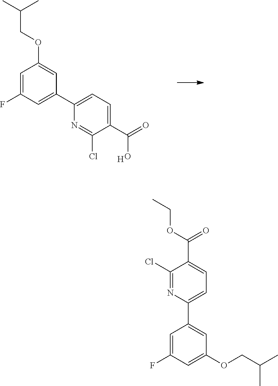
CC(COC1=CC(C2=CC=C(C(O)=O)C(Cl)=N2)=CC(F)=C1)C.[H].C1(C(OCC)=O)=CC=C(C2=CC(OCC(C)C)=CC(F)=C2)N=C1Cl
